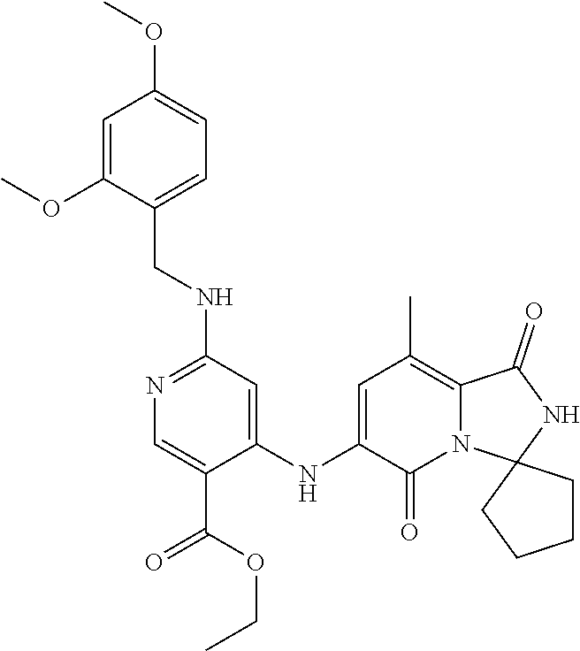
O(C)C1=CC=C(CNC2=NC=C(C(OCC)=O)C(NC3=CC(C)=C4N(C5(CCCC5)NC4=O)C3=O)=C2)C(OC)=C1
